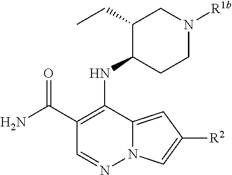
NC(C1=C(NC2C(CC)CN([R1b])CC2)C2=CC([R2])=CN2N=C1)=O
